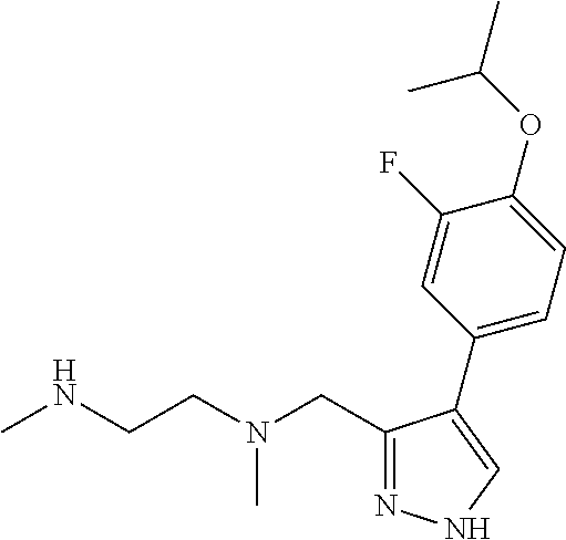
N1=C(CN(CCNC)C)C(C2=CC=C(OC(C)C)C(F)=C2)=CN1
